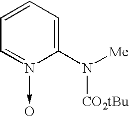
C1=N(->O)C(N([Me])[CO2tBu])=CC=C1
